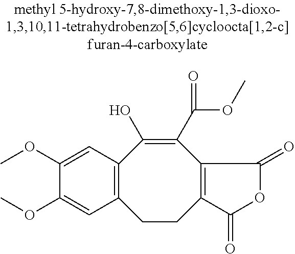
C12=C(C=C(OC)C(OC)=C1)C(O)=C(C(OC)=O)C1=C(CC2)C(=O)OC1=O
